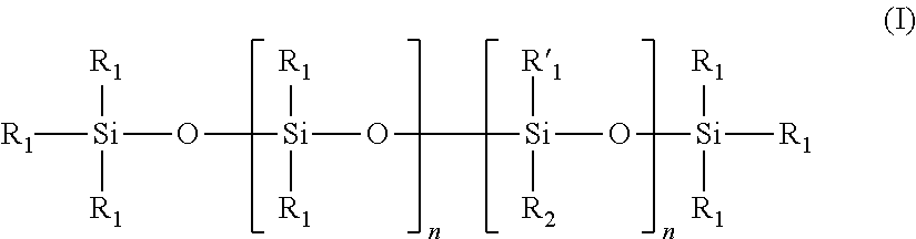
[R1][Si](O[Si](O[Si](O[Si]([R1])([R1])[R1])([R2])[R1])([R1])[R1])([R1])[R1]
